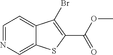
C1=NC=C2C(=C1)C(Br)=C(C(OC)=O)S2
